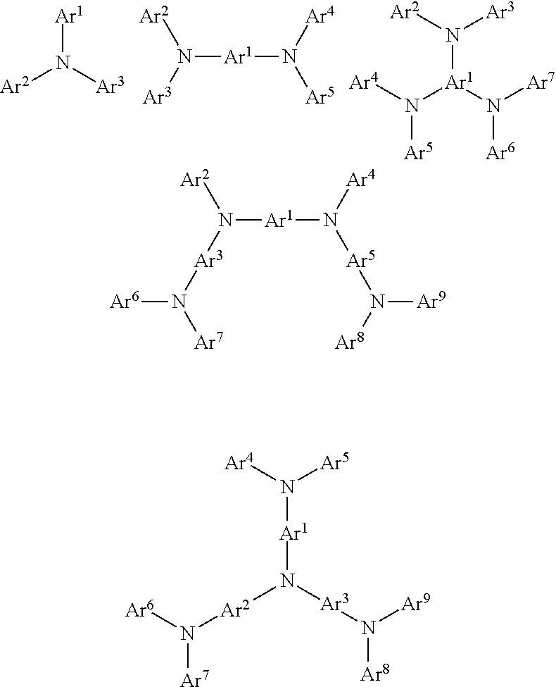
[Ar1]N([Ar3])[Ar2].[Ar1](N([Ar3])[Ar2])N([Ar5])[Ar4].N([Ar1](N([Ar7])[Ar6])N([Ar4])[Ar5])([Ar3])[Ar2].[Ar1](N([Ar3]N([Ar6])[Ar7])[Ar2])N([Ar5]N([Ar9])[Ar8])[Ar4].N([Ar1]N([Ar2]N([Ar6])[Ar7])[Ar3]N([Ar9])[Ar8])([Ar5])[Ar4]
